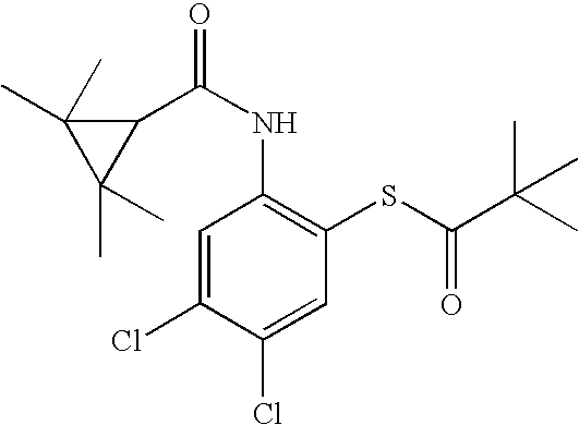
C1(C(NC2=C(SC(C(C)(C)C)=O)C=C(Cl)C(Cl)=C2)=O)C(C)(C)C1(C)C
